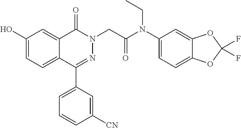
C1(O)=CC=C2C(=C1)C(=O)N(CC(N(C1=CC=C3C(=C1)OC(F)(F)O3)CC)=O)N=C2C1=CC=CC([CN])=C1
